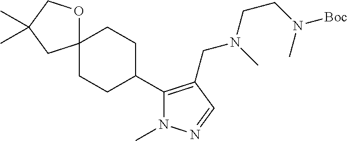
C12(CCC(C3=C(CN(C)CCN([Boc])C)C=NN3C)CC1)OCC(C)(C)C2
